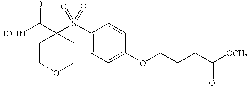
[HOHN]C(C1(S(C2=CC=C(OCCCC([OCH3])=O)C=C2)(=O)=O)CCOCC1)=O
